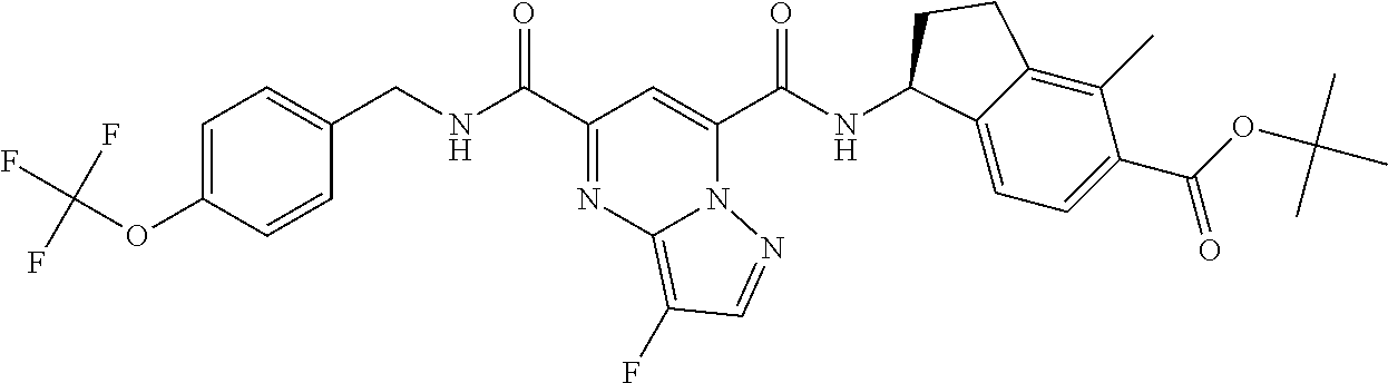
C1=C(OC(F)(F)F)C=CC(CNC(C2=NC3=C(F)C=NN3C(C(NC3C4=CC=C(C(=O)OC(C)(C)C)C(C)=C4CC3)=O)=C2)=O)=C1
